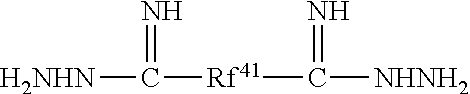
[H2NHN]C([Rf41]C([NHNH2])=N)=N
